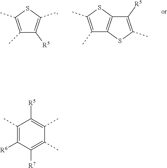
C1([R5])=C(C)SC2=C1SC(C)=C2C.C1(C)=C([R5])C(C)=C(C)S1.C1(C)=C([R6])C([R7])=C(C)C(C)=C1[R5]
